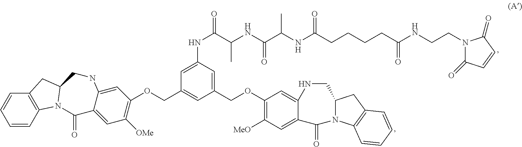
C1=CC2=C(C=C1)CC1N2C(=O)C2=CC([OMe])=C(OCC3=CC(COC4=C([MeO])C=C5C(=C4)NCC4N(C5=O)C5=C(C4)C=CC=C5)=CC(NC(C(NC(C(NC(CCCCC(NCCN4C(=O)C=CC4=O)=O)=O)C)=O)C)=O)=C3)C=C2NC1
